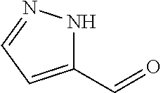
C1(C=O)=CC=NN1
